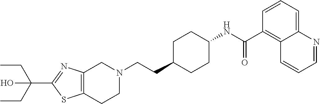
C1(C(CC)(CC)O)=NC2=C(S1)CCN(CCC1CCC(NC(C3=C4C(=CC=C3)N=CC=C4)=O)CC1)C2
